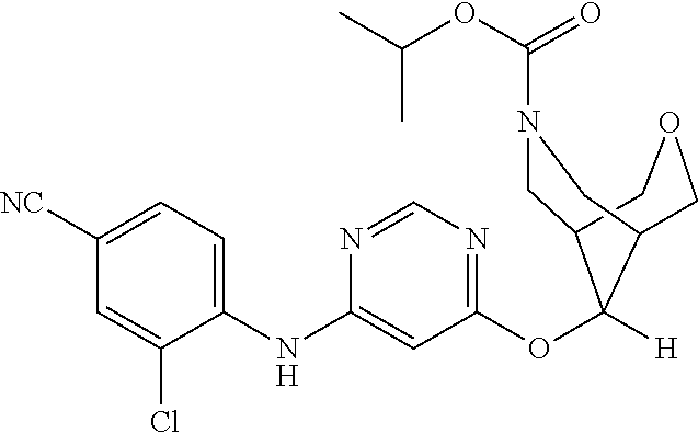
C1([NC])=CC=C(NC2=CC(OC3([H])C4CN(C(OC(C)C)=O)CC3COC4)=NC=N2)C(Cl)=C1
